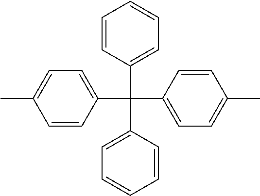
C1=CC(C(C2=CC=C(C)C=C2)(C2=CC=CC=C2)C2=CC=CC=C2)=CC=C1C
